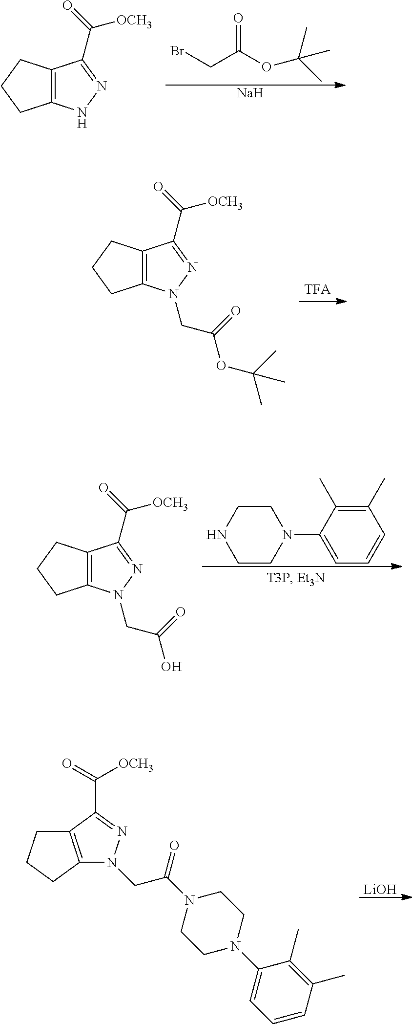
CC(C)(OC(CBr)=O)C.[Na].C12=C(CCC1)C(C(=O)[OCH3])=NN2.C12=C(CCC1)C(C(=O)[OCH3])=NN2CC(=O)OC(C)(C)C.C12=C(CCC1)C(C(=O)[OCH3])=NN2CC(=O)O.C1CN(C2=CC=CC(C)=C2C)CCN1.[LiOH].C12=C(CCC1)N(CC(N1CCN(C3=CC=CC(C)=C3C)CC1)=O)N=C2C(=O)[OCH3]
